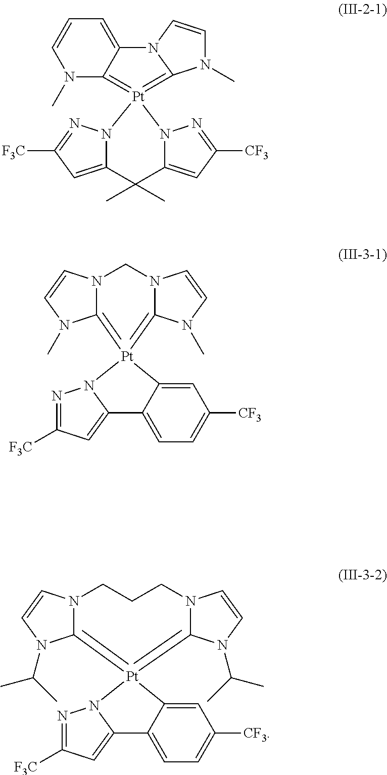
C12=CC=C([CF3])C=C1[Pt]1(=C3N(C=CN3C)CN3C=1N(C)C=C3)N1N=C([F3C])C=C21.C12=CC=C([CF3])C=C1[Pt]1(=C3N(C=CN3C(C)C)CCCN3C=1N(C(C)C)C=C3)N1N=C([F3C])C=C21.N1(C)C2=[Pt]3(=C4N(C)C=CN4C2=CC=C1)N1C(=CC([F3C])=N1)C(C)(C)C1=CC([CF3])=NN31
